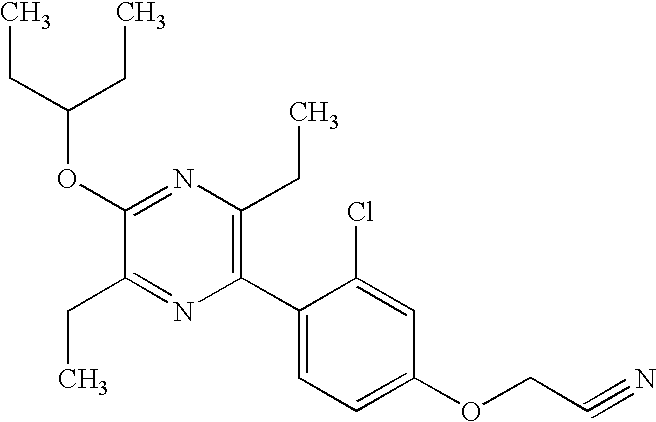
C1(OC(CC)CC)=NC(CC)=C(C2=CC=C(OCC#N)C=C2Cl)N=C1CC
